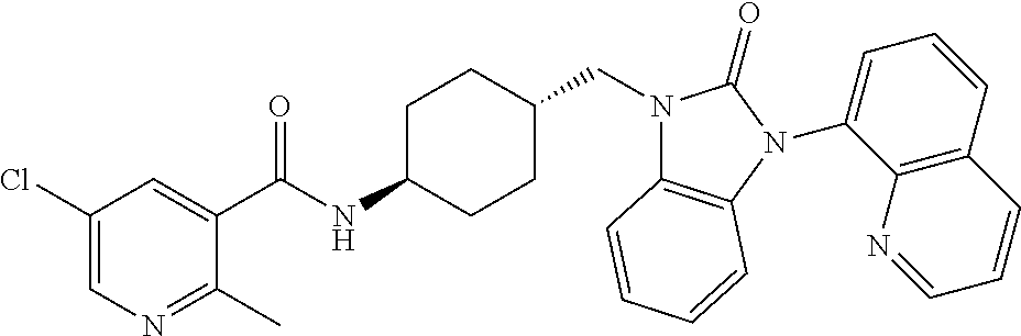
C1(Cl)=CN=C(C)C(C(NC2CCC(CN3C4=C(N(C5=CC=CC6=C5N=CC=C6)C3=O)C=CC=C4)CC2)=O)=C1
